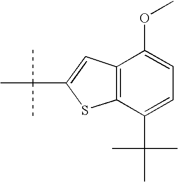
C1=C(OC)C2=C(C(C(C)(C)C)=C1)SC(C(C)(C)C)=C2
